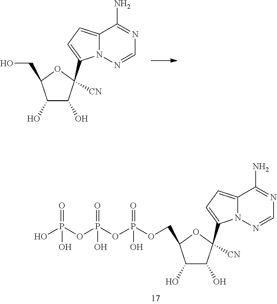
C1(O)C(O)C([CN])(C2=CC=C3N2N=CN=C3N)OC1CO.C1(O)C(O)C([CN])(C2=CC=C3N2N=CN=C3N)OC1COP(=O)(O)OP(=O)(O)OP(O)(=O)O
